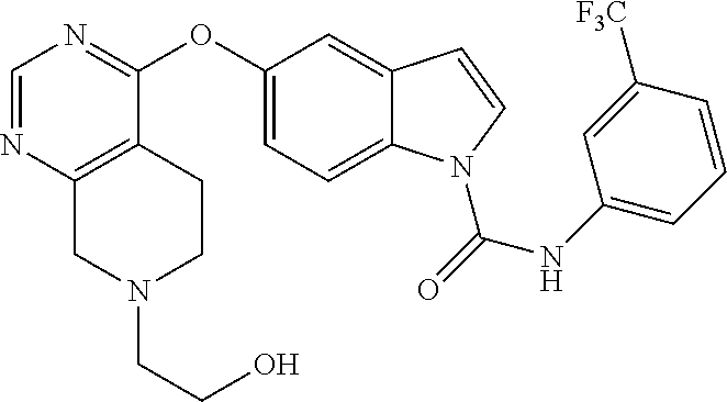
C1=NC2=C(C(OC3=CC=C4C(=C3)C=CN4C(=O)NC3=CC=CC([F3C])=C3)=N1)CCN(CCO)C2
